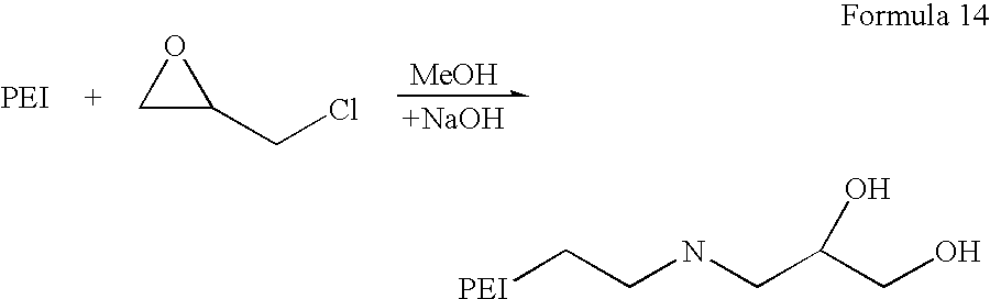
C1(CCl)OC1.[MeOH].[+NaOH].[PEI]CCNCC(CO)O
